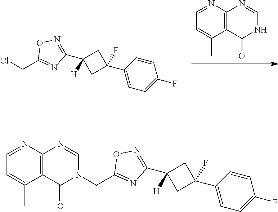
N1C=NC2=C(C1=O)C(C)=CC=N2.C(C1=NC(C2([H])CC(C3=CC=C(F)C=C3)(F)C2)=NO1)Cl.C1=NC2=C(C(=O)N1CC1=NC(C3([H])CC(C4=CC=C(F)C=C4)(F)C3)=NO1)C(C)=CC=N2
